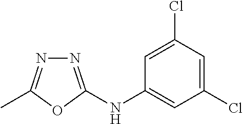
N1=C(NC2=CC(Cl)=CC(Cl)=C2)OC(C)=N1
